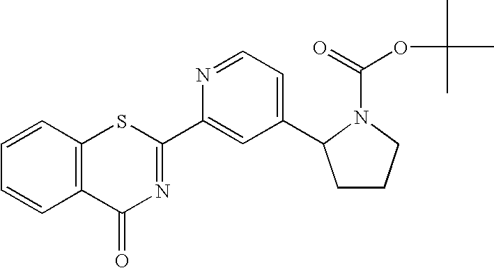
C1=CC2=C(C=C1)C(=O)N=C(C1=CC(C3CCCN3C(OC(C)(C)C)=O)=CC=N1)S2
